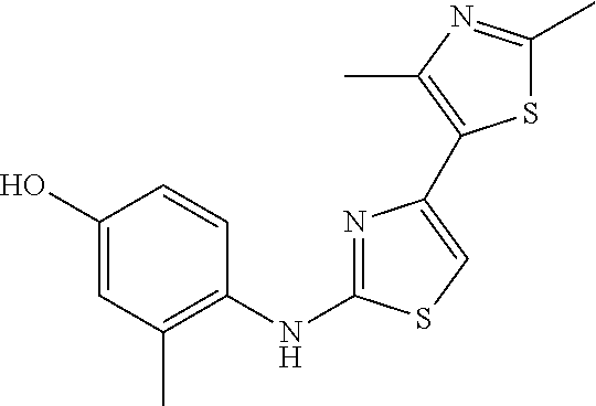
C1(O)=CC(C)=C(NC2=NC(C3=C(C)N=C(C)S3)=CS2)C=C1
